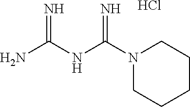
NC(NC(N1CCCCC1)=N)=N.Cl
